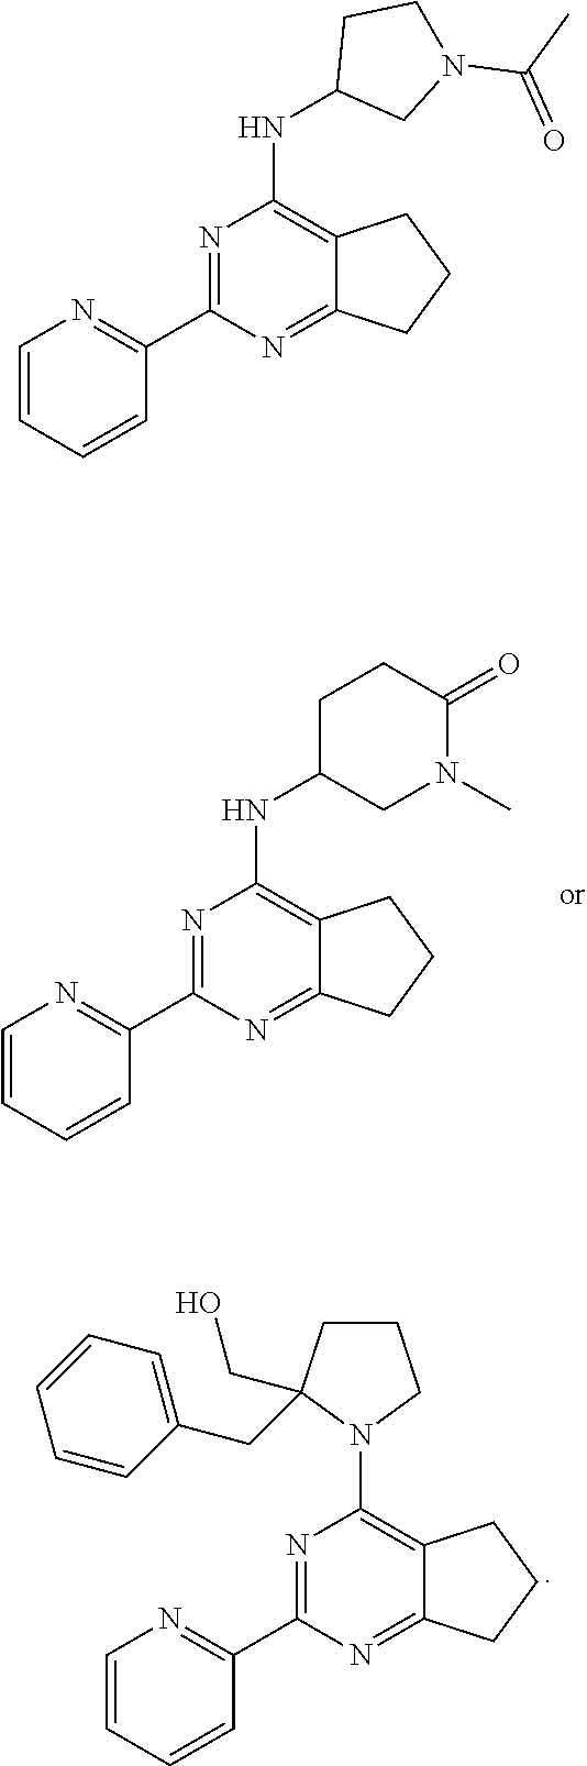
C1=CC=CC(C2=NC(NC3CN(C)C(=O)CC3)=C3C(=N2)CCC3)=N1.C1=CC=CC(C2=NC(N3CCCC3(CC3=CC=CC=C3)CO)=C3C(=N2)CCC3)=N1.C1=CC=CC(C2=NC(NC3CN(C(C)=O)CC3)=C3C(=N2)CCC3)=N1
